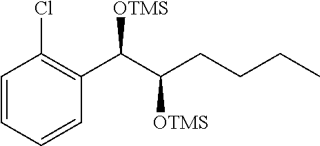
C1=CC(Cl)=C(C(C(CCCC)[OTMS])[OTMS])C=C1
